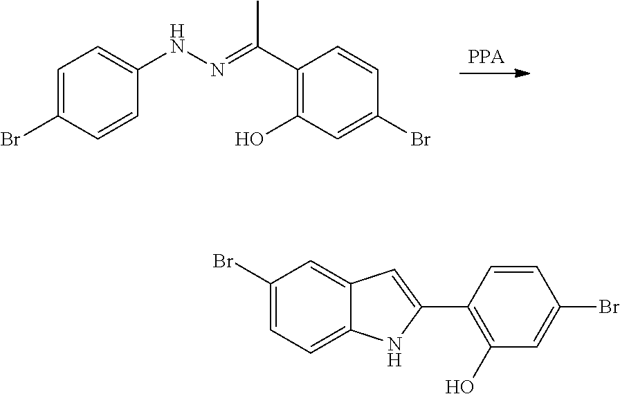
[PPA].C1(O)=C(C(=NNC2=CC=C(Br)C=C2)C)C=CC(Br)=C1.C1(Br)=CC=C2C(=C1)C=C(C1=C(O)C=C(Br)C=C1)N2
